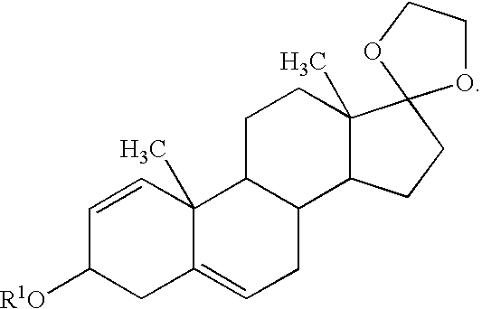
C1=CC2(C)C3C(C4C(C)(CC3)C3(CC4)OCCO3)CC=C2CC1[R1O]
